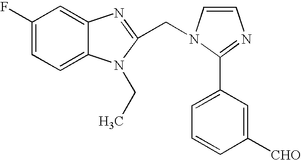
C1(F)=CC=C2C(=C1)N=C(CN1C=CN=C1C1=CC=CC([CHO])=C1)N2CC
